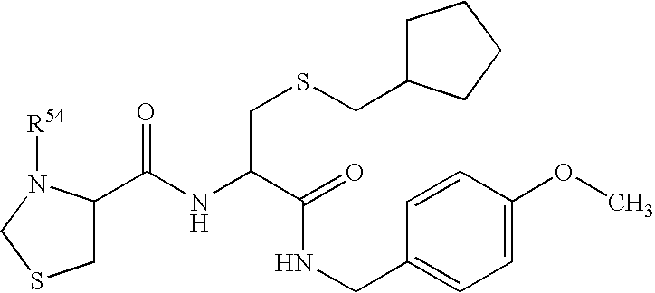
C1C(C(NC(C(NCC2=CC=C(OC)C=C2)=O)CSCC2CCCC2)=O)N([R54])CS1
